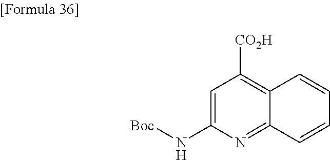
C1=C(N[Boc])N=C2C(=C1[CO2H])C=CC=C2
